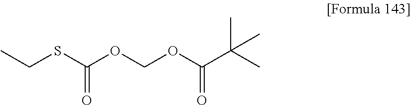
CCSC(OCOC(C(C)(C)C)=O)=O
